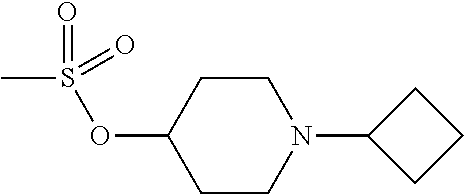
C1CC(OS(C)(=O)=O)CCN1C1CCC1
